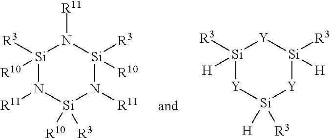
[Si]1([R3])([R10])N([R11])[Si]([R3])([R10])N([R11])[Si]([R3])([R10])N1[R11].[Si]1([R3])([H])[Y][Si]([R3])([H])[Y][Si]([R3])([H])[Y]1
